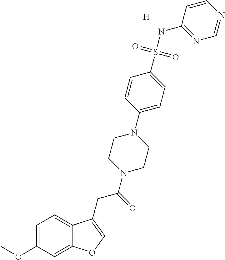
[H].C1=CC(NS(C2=CC=C(N3CCN(C(CC4=COC5=CC(OC)=CC=C54)=O)CC3)C=C2)(=O)=O)=NC=N1
